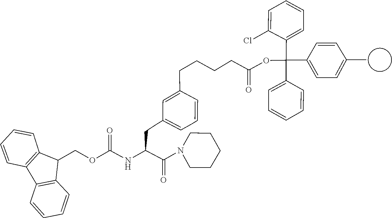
C1CN(C(C(NC(=O)OCC2C3=C(C4=C2C=CC=C4)C=CC=C3)CCC2=CCC=CC(CCCCC(OC(C3=CC=C(C)C=C3)(C3=CC=CC=C3Cl)C3=CCC=CC=C3)=O)=C2)=O)CCC1
